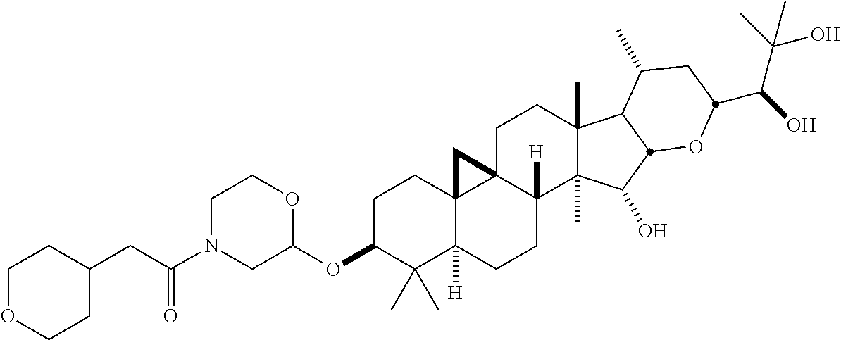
C(C(N1CC(OC2C(C)(C)C3([H])C4(CC2)C2(CCC5(C)C(C)(C(O)C6C5C(C)CC(C(O)C(C)(O)C)O6)C2([H])CC3)C4)OCC1)=O)C1CCOCC1
